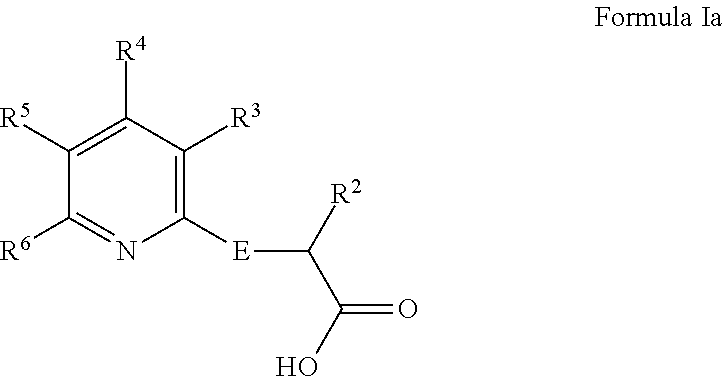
C1([R5])=C([R4])C([R3])=C([E]C(C(O)=O)[R2])N=C1[R6]
